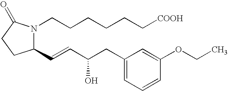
C1(C=CC(CC2=CC=CC(OCC)=C2)O)N(CCCCCC[COOH])C(=O)CC1
